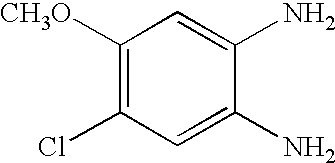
C1([CH3O])=C(Cl)C=C(N)C(N)=C1
